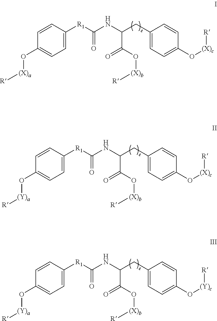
C1=C([R1]C(NC(CC2=CC=C(O[(X)c][R])C=C2)C(=O)O[(X)b][R])=O)C=CC(O[(X)a][R])=C1.C1=C([R1]C(NC(CC2=CC=C(O[(X)c][R])C=C2)C(=O)O[(X)b][R])=O)C=CC(O[(Y)a][R])=C1.C1=C([R1]C(NC(CC2=CC=C(O[(Y)c][R])C=C2)C(=O)O[(X)b][R])=O)C=CC(O[(Y)a][R])=C1
